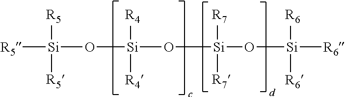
[R5][Si](O[Si](O[Si](O[Si]([R6])([R6])[R6])([R7])[R7])([R4])[R4])([R5])[R5]
